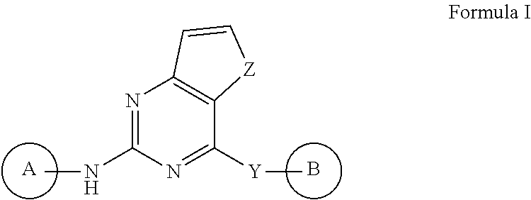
N1=C(NC)N=C([Y]C)C2=C1C=C[Z]2.B.[A]
